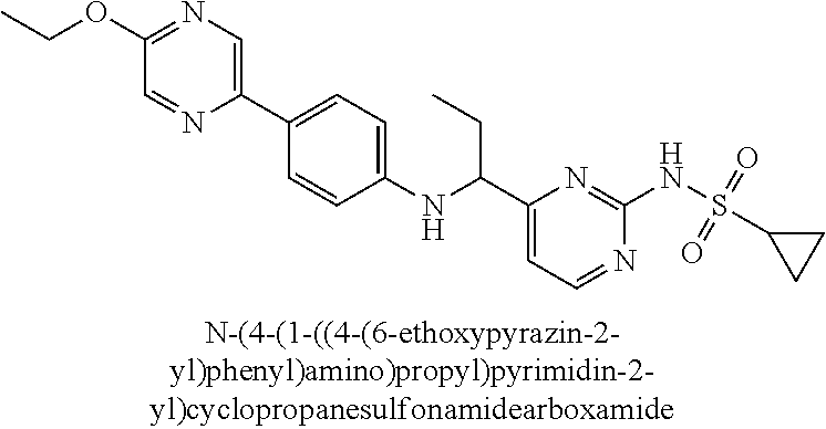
C1(NC(C2=CC=NC(NS(=O)(=O)C3CC3)=N2)CC)=CC=C(C2=CN=C(OCC)C=N2)C=C1
